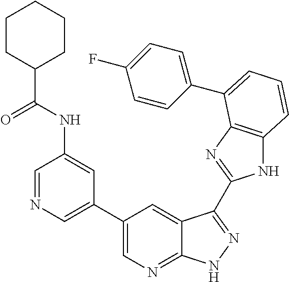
C1(C2=CN=CC(NC(C3CCCCC3)=O)=C2)=CN=C2C(=C1)C(C1=NC3=C(N1)C=CC=C3C1=CC=C(F)C=C1)=NN2
